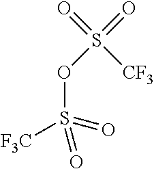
O(S([F3C])(=O)=O)S([CF3])(=O)=O
